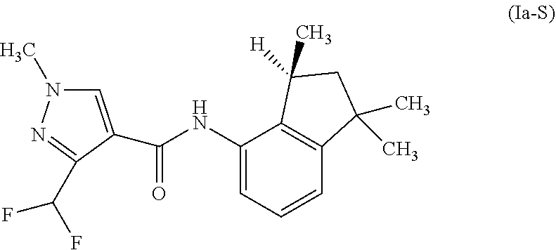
C1=C(C(=O)NC2=CC=CC3=C2C([H])(C)CC3(C)C)C(C(F)F)=NN1C
